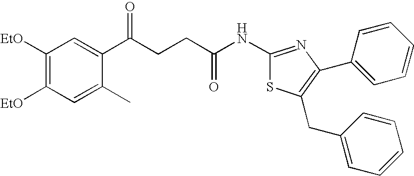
C1([EtO])=C([EtO])C=C(C)C(C(CCC(NC2=NC(C3=CC=CC=C3)=C(CC3=CC=CC=C3)S2)=O)=O)=C1
